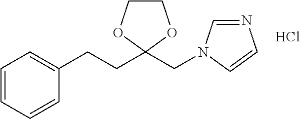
C1=CC=CC(CCC2(CN3C=NC=C3)OCCO2)=C1.Cl
